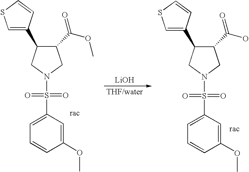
[LiOH].C1N(S(C2=CC=CC(OC)=C2)(=O)=O)CC(C(OC)=O)C1C1=CSC=C1.C1N(S(C2=CC=CC(OC)=C2)(=O)=O)CC(C(O)=O)C1C1=CSC=C1
